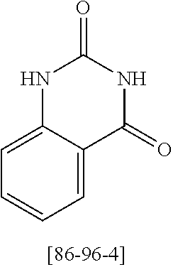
N1C2=CC=CC=C2C(=O)NC1=O
